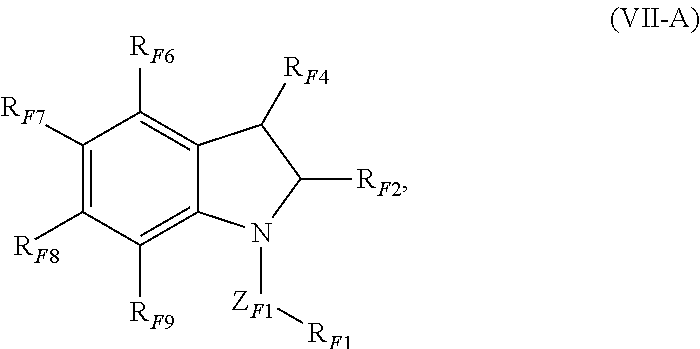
C1([RF7])=C([RF8])C([RF9])=C2C(=C1[RF6])C([RF4])C([RF2])N2[ZF1][RF1]
